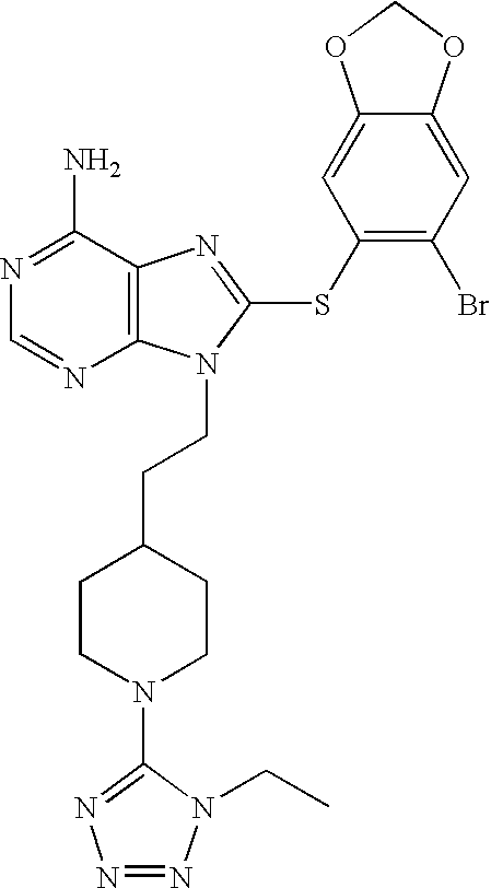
N1=C(N)C2=C(N=C1)N(CCC1CCN(C3=NN=NN3CC)CC1)C(SC1=C(Br)C=C3C(=C1)OCO3)=N2
